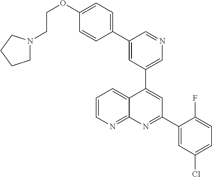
C1=C(C2=CC=C(OCCN3CCCC3)C=C2)C=NC=C1C1=CC(C2=CC(Cl)=CC=C2F)=NC2=NC=CC=C12
